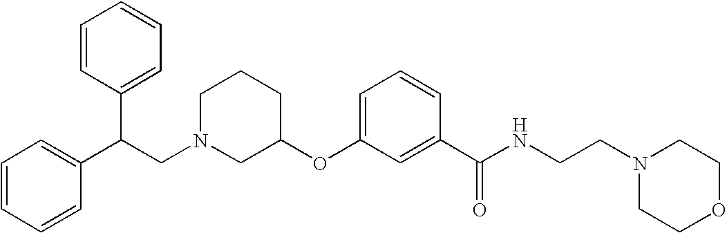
C1N(CC(C2=CC=CC=C2)C2=CC=CC=C2)CC(OC2=CC=CC(C(NCCN3CCOCC3)=O)=C2)CC1
